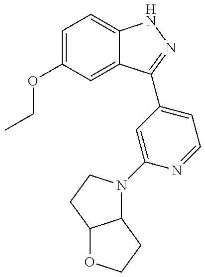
CCOC1=CC=C2C(=C1)C(C1=CC=NC(N3C4C(CC3)OCC4)=C1)=NN2
